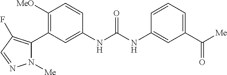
C1([MeO])=C(C2=C(F)C=NN2[Me])C=C(NC(NC2=CC(C([Me])=O)=CC=C2)=O)C=C1
